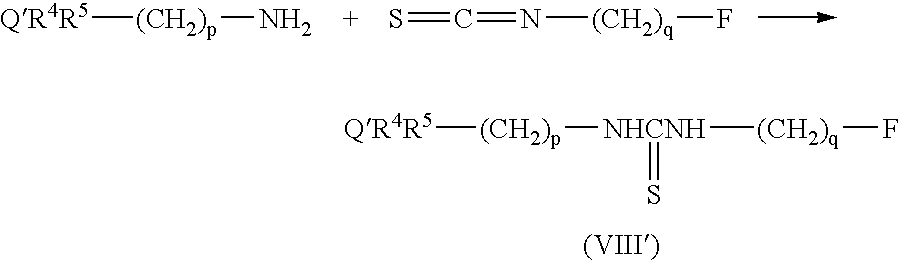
[QR4R5][(CH2)p]N.S=C=N[(CH2)q]F.[QR4R5][(CH2)p][NHCNH](=S)[(CH2)q]F
